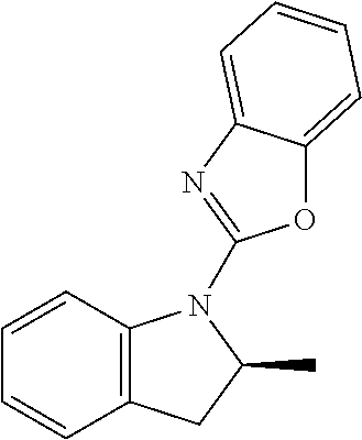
C12=C(C=CC=C1)N(C1=NC3=CC=CC=C3O1)C(C)C2
